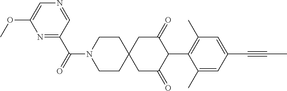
C1CN(C(=O)C2=NC(OC)=CN=C2)CCC12CC(=O)C(C1=C(C)C=C(C#CC)C=C1C)C(=O)C2
